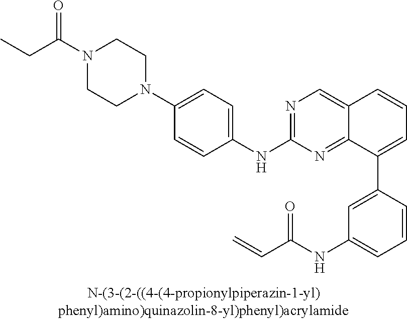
N1(C2=CC=C(NC3=NC=C4C(=N3)C(C3=CC(NC(C=C)=O)=CC=C3)=CC=C4)C=C2)CCN(C(CC)=O)CC1
